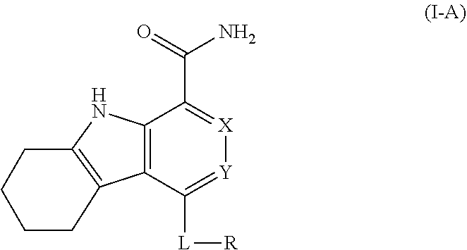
C12=C(C([L][R])=[Y][X]=C1C(=O)N)C1=C(N2)CCCC1
